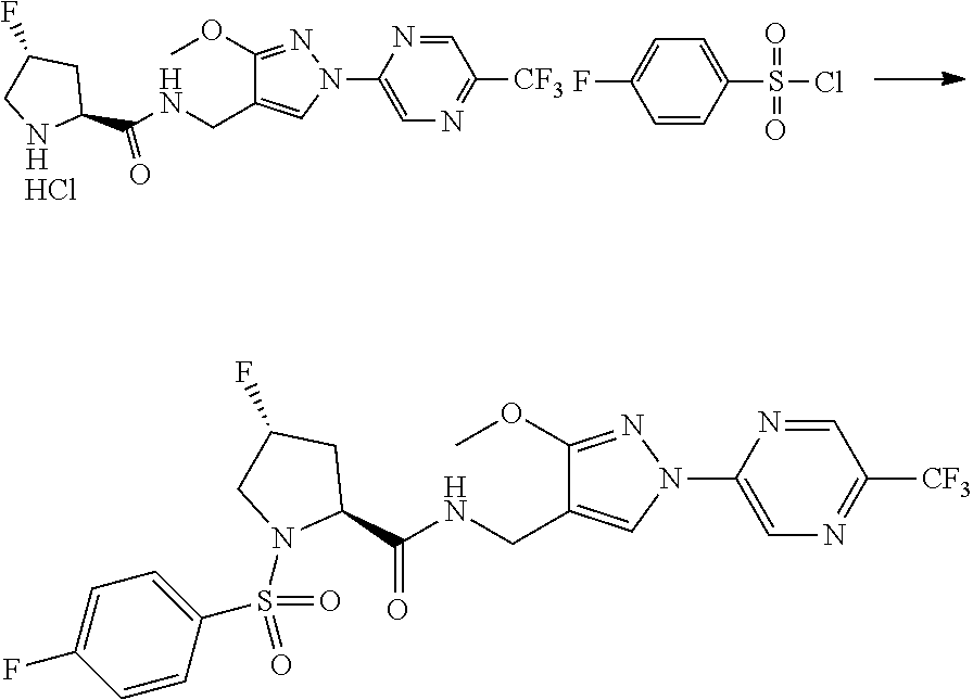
COC1=NN(C2=CN=C([CF3])C=N2)C=C1CNC(=O)C1CC(F)CN1.Cl.C1=CC(S(=O)(=O)Cl)=CC=C1F.COC1=NN(C2=CN=C([CF3])C=N2)C=C1CNC(C1CC(F)CN1S(=O)(=O)C1=CC=C(F)C=C1)=O
